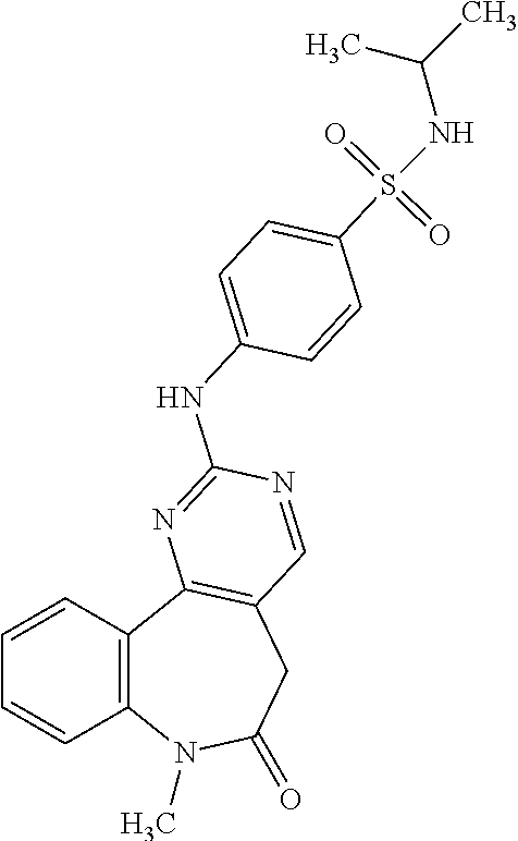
C1=CC2=C(C=C1)N(C)C(=O)CC1=C2N=C(NC2=CC=C(S(=O)(=O)NC(C)C)C=C2)N=C1
